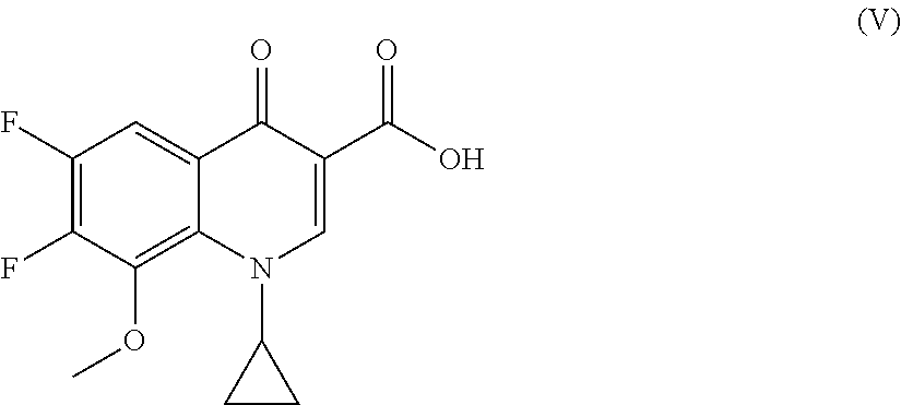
C1(F)=C(F)C(OC)=C2C(=C1)C(=O)C(C(O)=O)=CN2C1CC1
